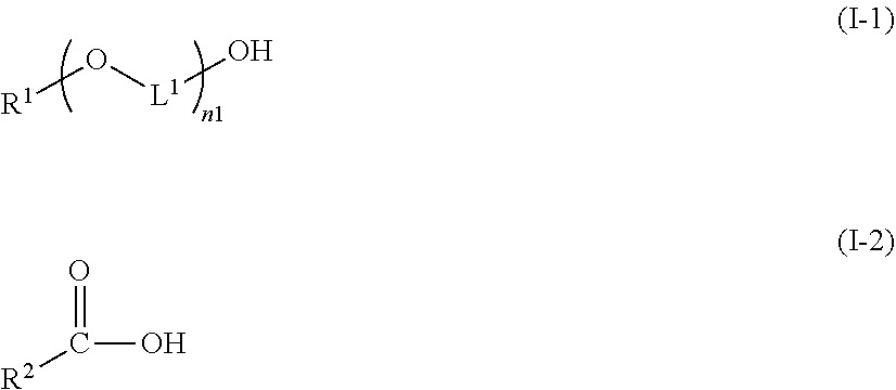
[R1]O[L1]O.O=C(O)[R2]
